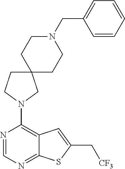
N1=CN=C2C(=C1N1CC3(CC1)CCN(CC1=CC=CC=C1)CC3)C=C(C[CF3])S2
